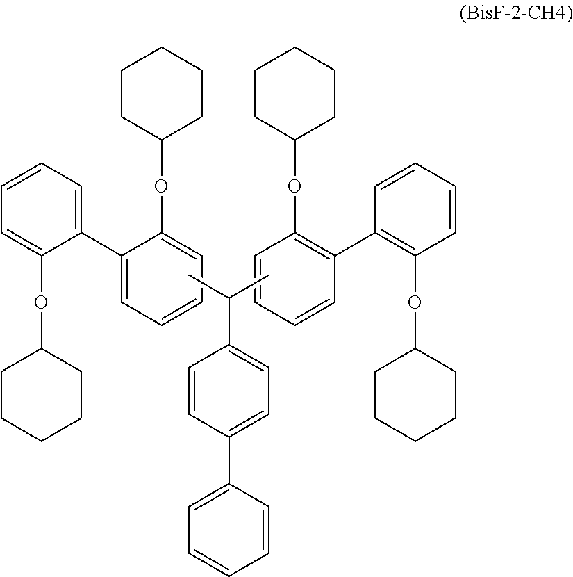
C1=C(C2=CC=CC=C2OC2CCCCC2)C(OC2CCCCC2)=CC=C1.C1=CC(OC2CCCCC2)=C(C2=C(OC3CCCCC3)C=CC=C2)C=C1.C1(C(C)C)=CC=C(C2=CC=CC=C2)C=C1
